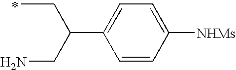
CCC(C1=CC=C([NHMs])C=C1)CN
